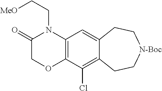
C1(=O)COC2=C(N1CC[MeO])C=C1C(=C2Cl)CC[N-Boc]CC1
